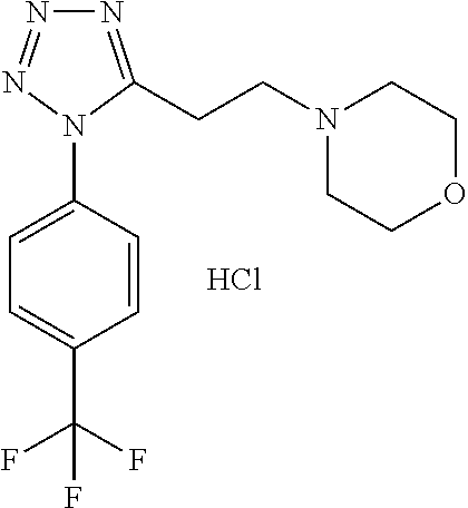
C1=CC(N2C(CCN3CCOCC3)=NN=N2)=CC=C1C(F)(F)F.Cl
